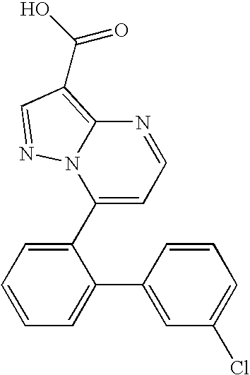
C12=C(C(O)=O)C=NN1C(C1=CC=CC=C1C1=CC(Cl)=CC=C1)=CC=N2
